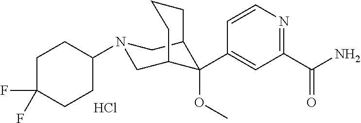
C1(C(N)=O)=NC=CC(C2(OC)C3CN(C4CCC(F)(F)CC4)CC2CCC3)=C1.Cl
